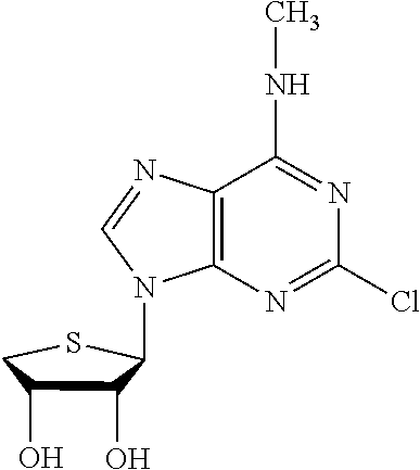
C12=C(N=C(Cl)N=C1NC)N(C1C(O)C(O)CS1)C=N2
